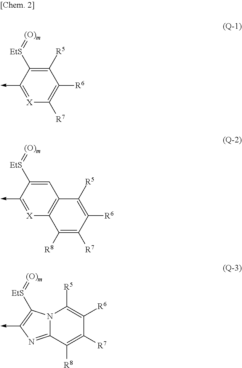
C1([R5])=C([EtS]=[(O)m])C(->C)=[X]C([R7])=C1[R6].C1=C([EtS]=[(O)m])C(->C)=[X]C2=C1C([R5])=C([R6])C([R7])=C2[R8].[EtS](=[(O)m])C1=C(->C)N=C2N1C([R5])=C([R6])C([R7])=C2[R8]
